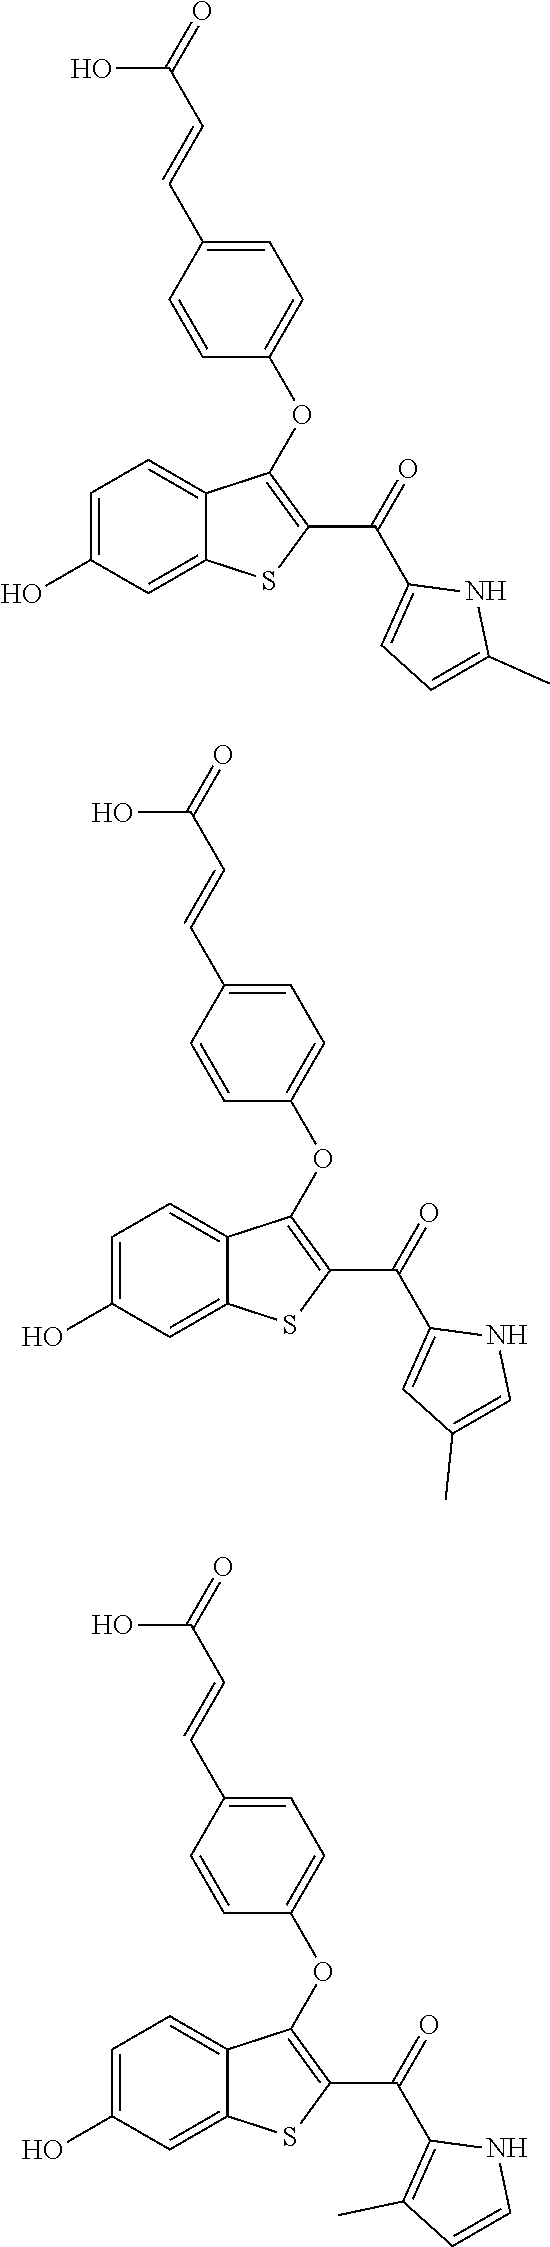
OC(C=CC1=CC=C(OC2=C(C(=O)C3=CC=C(C)N3)SC3=CC(O)=CC=C32)C=C1)=O.OC(C=CC1=CC=C(OC2=C(C(=O)C3=CC(C)=CN3)SC3=CC(O)=CC=C32)C=C1)=O.OC(C=CC1=CC=C(OC2=C(C(=O)C3=C(C)C=CN3)SC3=CC(O)=CC=C32)C=C1)=O
